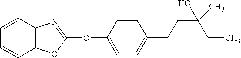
C1(OC2=NC3=C(O2)C=CC=C3)=CC=C(CCC(C)(CC)O)C=C1
